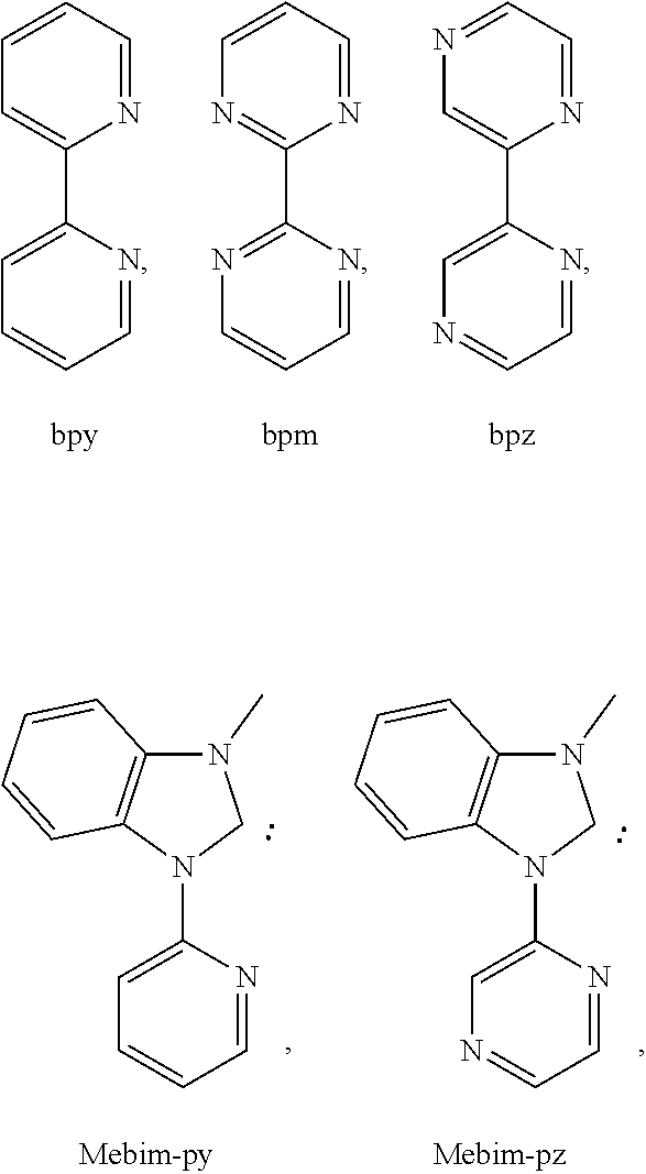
N1=CC=CC=C1C1=CC=CC=N1.N1=CC=CN=C1C1=NC=CC=N1.N1=CC=NC=C1C1=CN=CC=N1.C1=NC(N2CN(C)C3=C2C=CC=C3)=CC=C1.C1=NC(N2CN(C)C3=C2C=CC=C3)=CN=C1
